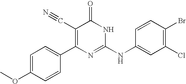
C1=CC(C2=C(C#N)C(=O)NC(NC3=CC(Cl)=C(Br)C=C3)=N2)=CC=C1OC
